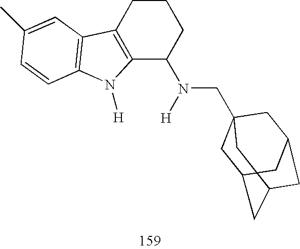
C1C2CC3CC(CC1(CN(C1CCCC4=C1N([H])C1=C4C=C(C)C=C1)[H])C3)C2
